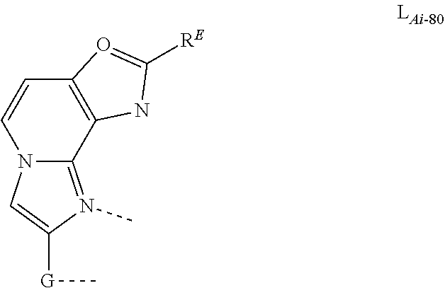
C1=CN2C(=N(C)C([G]C)=C2)C2=C1O=C([RE])N2
